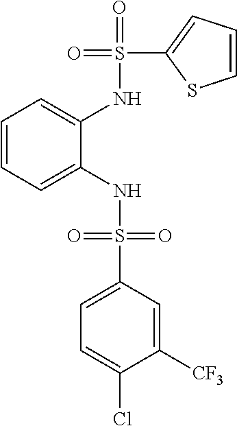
C1=CC=C(NS(=O)(=O)C2=CC=C(Cl)C([CF3])=C2)C(NS(=O)(C2=CC=CS2)=O)=C1
